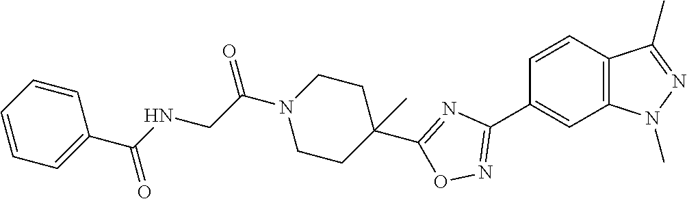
C1=CC2=C(C=C1C1=NOC(C3(C)CCN(C(CNC(C4=CC=CC=C4)=O)=O)CC3)=N1)N(C)N=C2C
